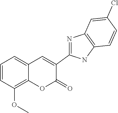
C1=CC(OC)=C2C(=C1)C=C(C1=NC3=C(N1)C=CC(Cl)=C3)C(=O)O2
